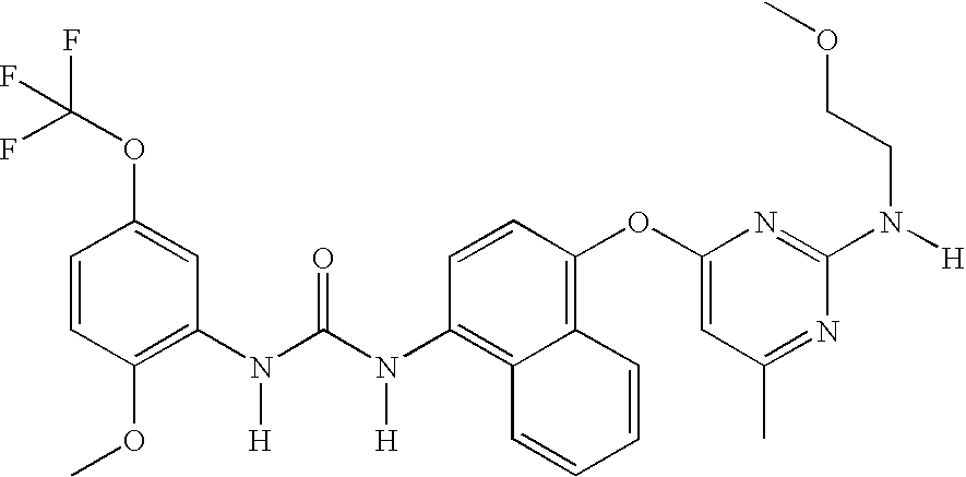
C1=CC(OC)=C(N(C(N(C2=C3C(=C(OC4=CC(C)=NC(N([H])CCOC)=N4)C=C2)C=CC=C3)[H])=O)[H])C=C1OC(F)(F)F
